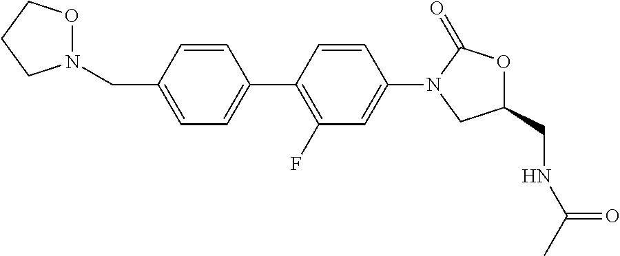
C1(CN2OCCC2)=CC=C(C2=C(F)C=C(N3C(=O)OC(CNC(C)=O)C3)C=C2)C=C1
